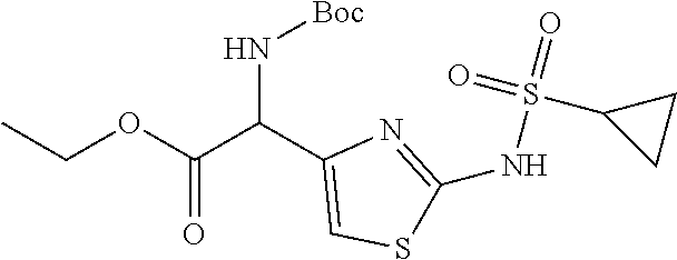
C(OC(C(C1=CSC(NS(=O)(=O)C2CC2)=N1)N[Boc])=O)C
